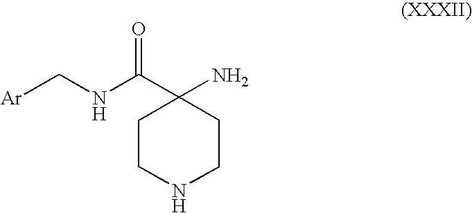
C1CNCCC1(N)C(NC[Ar])=O
